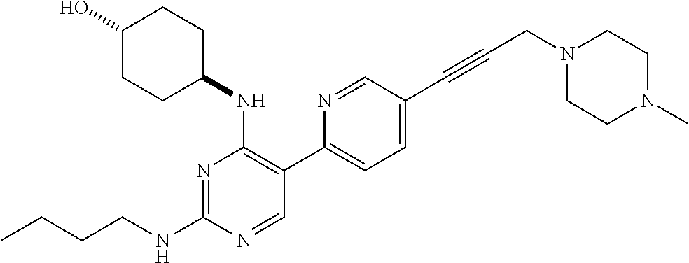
CCCCNC1=NC(NC2CCC(O)CC2)=C(C2=CC=C(C#CCN3CCN(C)CC3)C=N2)C=N1
